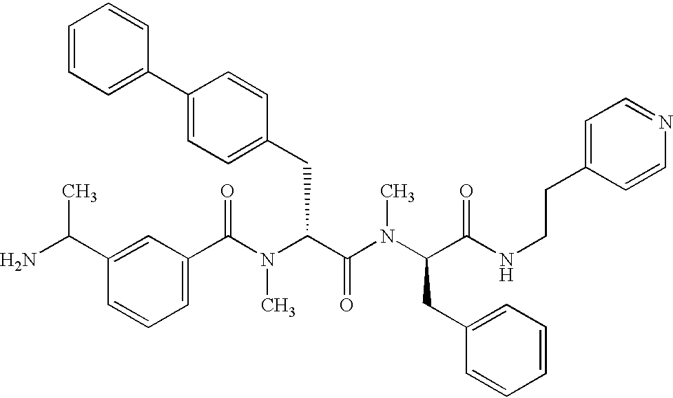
C1(C(N(C(C(=O)N(C)C(CC2=CC=CC=C2)C(=O)NCCC2=CC=NC=C2)CC2=CC=C(C3=CC=CC=C3)C=C2)C)=O)=CC=CC(C(N)C)=C1
